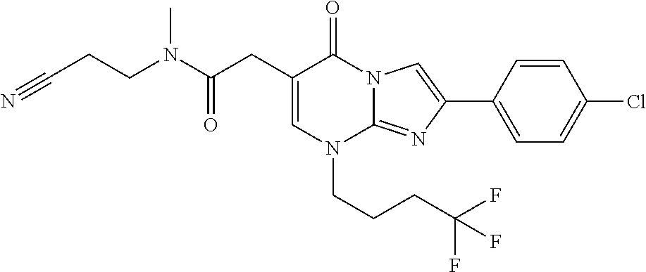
C1=C(CC(N(CCC#N)C)=O)C(=O)N2C(=NC(C3=CC=C(Cl)C=C3)=C2)N1CCCC(F)(F)F
